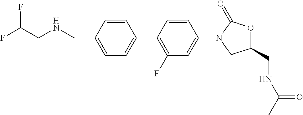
C1(CNCC(F)F)=CC=C(C2=C(F)C=C(N3C(=O)OC(CNC(C)=O)C3)C=C2)C=C1
